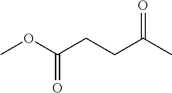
C(=O)(OC)CCC(C)=O
